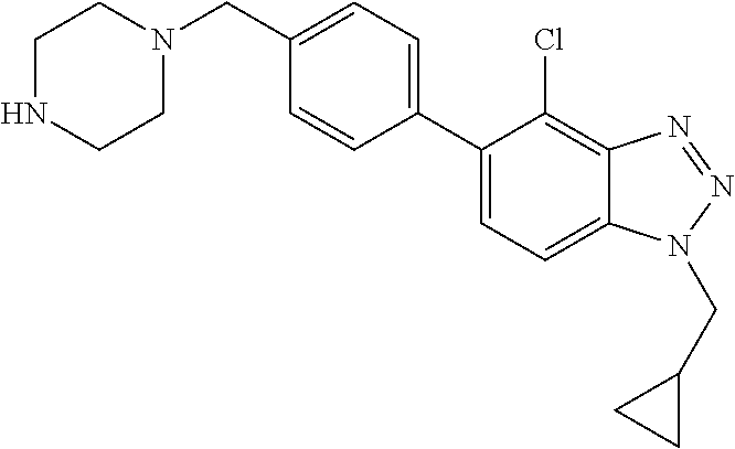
C1(CN2CCNCC2)=CC=C(C2=CC=C3C(=C2Cl)N=NN3CC2CC2)C=C1
